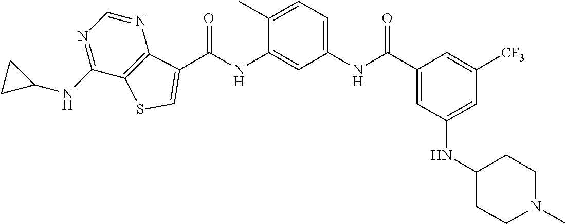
C(NC1=CC(NC(C2=CC(NC3CCN(C)CC3)=CC([CF3])=C2)=O)=CC=C1C)(=O)C1=CSC2=C1N=CN=C2NC1CC1
